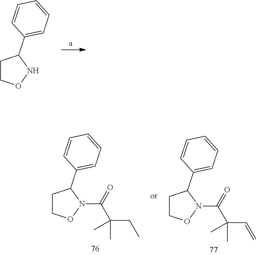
C1CONC1C1=CC=CC=C1.C1CON(C(=O)C(CC)(C)C)C1C1=CC=CC=C1.C1CON(C(=O)C(C=C)(C)C)C1C1=CC=CC=C1
